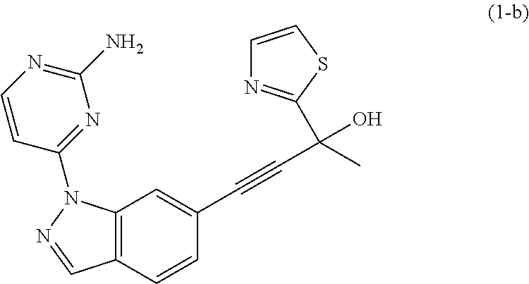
C12=C(C=CC(C#CC(C)(O)C3=NC=CS3)=C1)C=NN2C1=NC(N)=NC=C1
